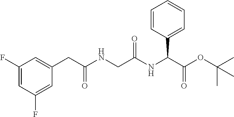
C1(F)=CC(F)=CC(CC(NCC(NC(C(OC(C)(C)C)=O)C2=CC=CC=C2)=O)=O)=C1
